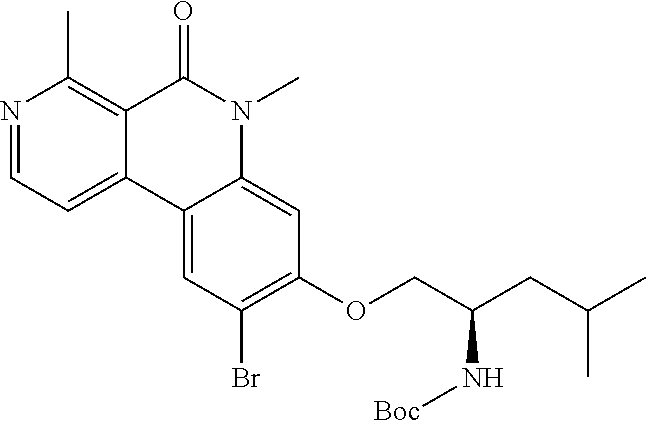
N1=CC=C2C(=C1C)C(=O)N(C)C1=CC(OCC(CC(C)C)N[Boc])=C(Br)C=C21
